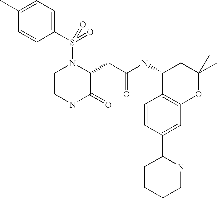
C1(S(N2CCNC(=O)C2CC(NC2C3=C(OC(C)(C)C2)C=C(C2CCCCN2)C=C3)=O)(=O)=O)=CC=C(C)C=C1
